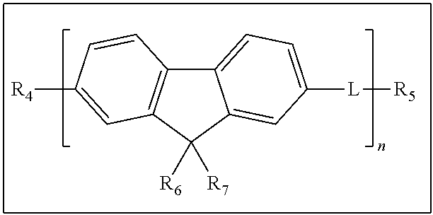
C12=CC=C([L][R5])C=C1C([R6])([R7])C1=C2C=CC([R4])=C1
